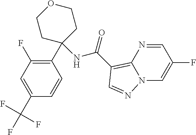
C1(C(F)(F)F)=CC(F)=C(C2(NC(=O)C3=C4N(C=C(F)C=N4)N=C3)CCOCC2)C=C1
